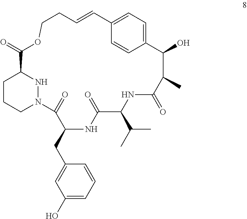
C1CCN2NC1C(=O)OCCC=CC1=CC=C(C(O)C(C)C(=O)NC(C(C)C)C(=O)NC(CC3=CC(O)=CC=C3)C2=O)C=C1
